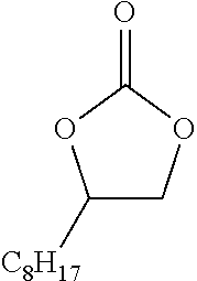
C1([C8H17])COC(=O)O1
